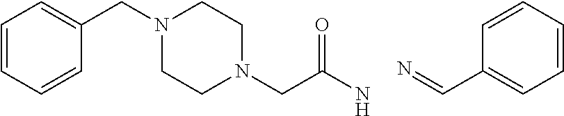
C1=CC=CC(CN2CCN(CC(N)=O)CC2)=C1.N=CC1=CC=CC=C1
